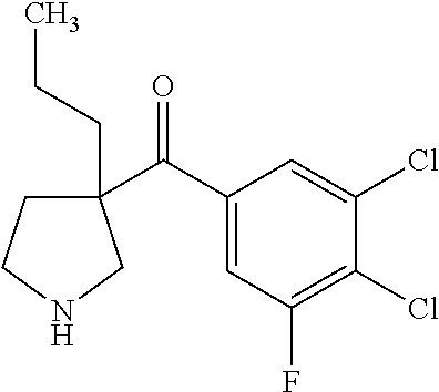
C1(C(C2=CC(F)=C(Cl)C(Cl)=C2)=O)(CCC)CCNC1
